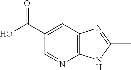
N1=C(C)NC2=C1C=C(C(O)=O)C=N2
